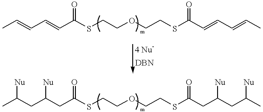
C(C=CC(SCCOCCSC(C=CC=CC)=O)=O)=CC.C(C(CC(SCCOCCSC(CC(CC(C)[Nu])[Nu])=O)=O)[Nu])C(C)[Nu]
